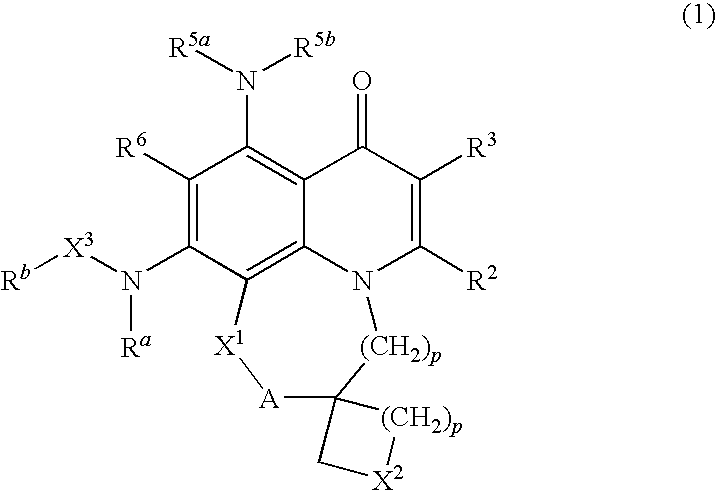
C1([R6])=C(N([X3][Rb])[Ra])C2=C3C(=C1N([R5a])[R5b])C(=O)C([R3])=C([R2])N3[(CH2)p]C1([A][X1]2)[(CH2)p][X2]C1
